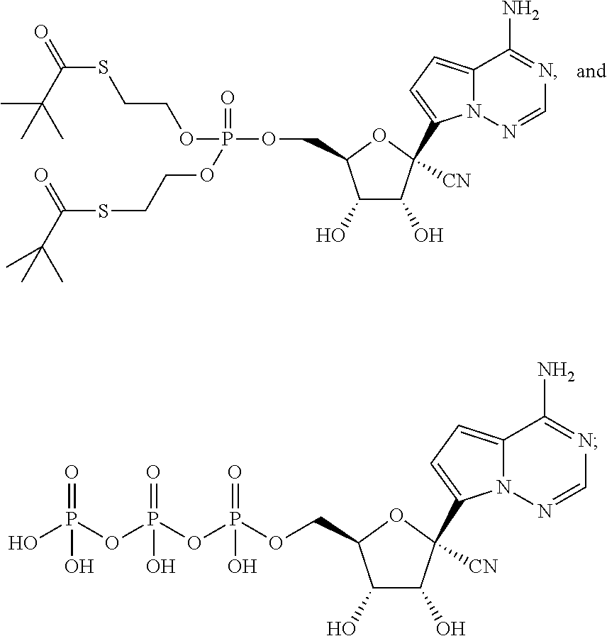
C12=CC=C(C3([CN])C(O)C(O)C(COP(OCCSC(=O)C(C)(C)C)(=O)OCCSC(=O)C(C)(C)C)O3)N1N=CN=C2N.C12=CC=C(C3([CN])C(O)C(O)C(COP(OP(OP(O)(=O)O)(=O)O)(=O)O)O3)N1N=CN=C2N
